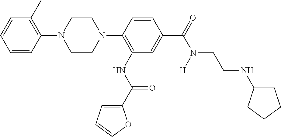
C1=CC(N2CCN(C3=C(NC(C4=CC=CO4)=O)C=C(C(=O)N([H])CCNC4CCCC4)C=C3)CC2)=C(C)C=C1
